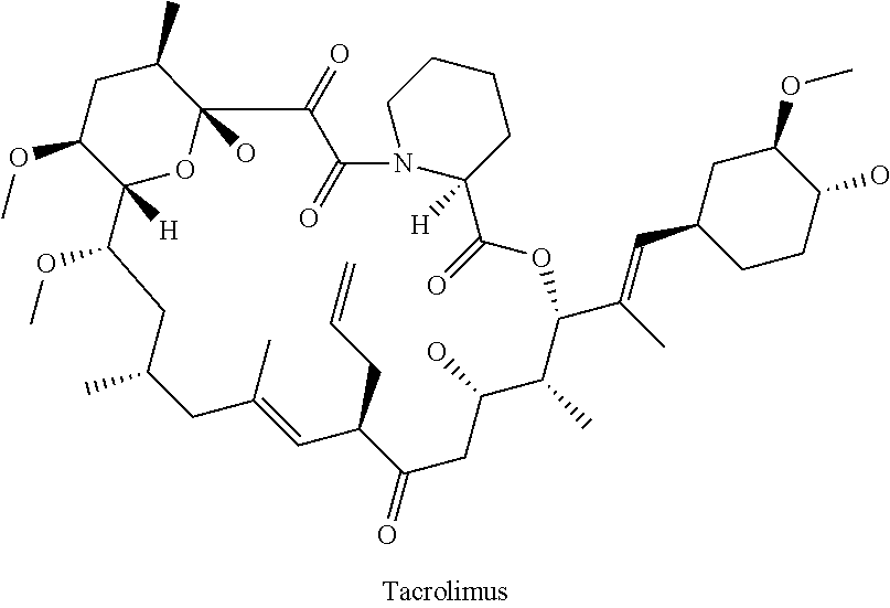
C12([H])OC(O)(C(C)CC1OC)C(=O)C(=O)N1C([H])(C(=O)OC(C(C)=CC3CCC(O)C(OC)C3)C(C)C(O)CC(=O)C(CC=C)C=C(C)CC(C)CC2OC)CCCC1
